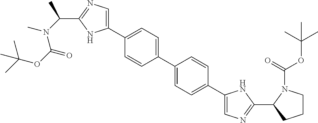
C1(C2=CC=C(C3=CN=C(C(C)N(C)C(OC(C)(C)C)=O)N3)C=C2)=CC=C(C2=CN=C(C3N(C(=O)OC(C)(C)C)CCC3)N2)C=C1
